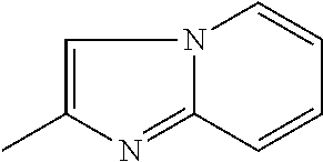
C1=C(C)N=C2N1C=CC=C2
